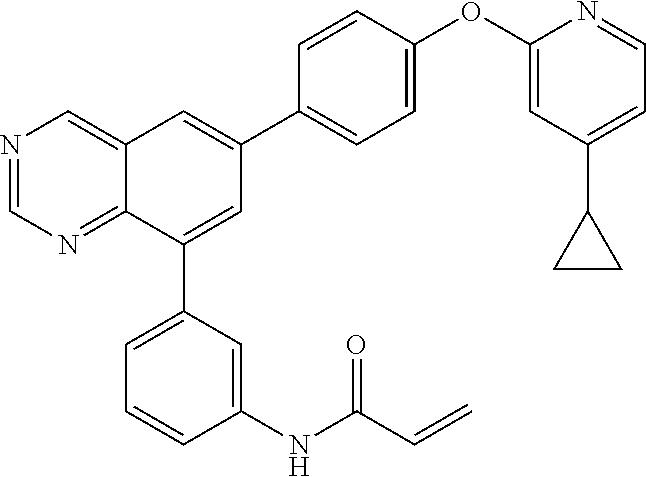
N1=CN=C2C(=C1)C=C(C1=CC=C(OC3=CC(C4CC4)=CC=N3)C=C1)C=C2C1=CC=CC(NC(C=C)=O)=C1
